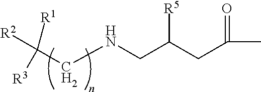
C(NCC(CC(C)=O)[R5])C([R2])([R1])[R3]
